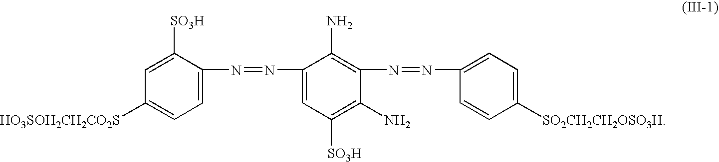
C1(N)=C([SO3H])C=C(N=NC2=CC=C([HO3SOH2CH2CO2S])C=C2[SO3H])C(N)=C1N=NC1=CC=C([SO2CH2CH2OSO3H])C=C1
